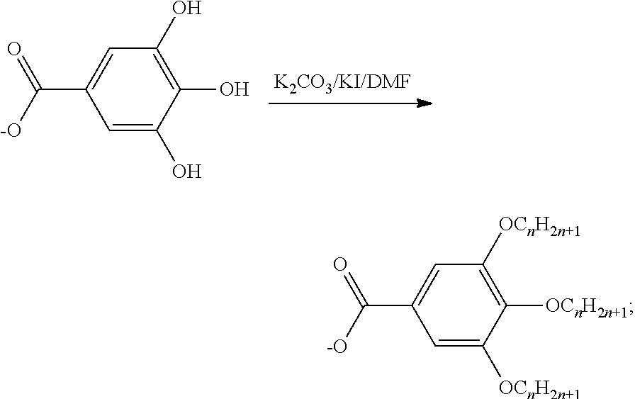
C1=C(O)C(O)=C(O)C=C1C(=O)[-O].C1=C([OCnH2n+1])C([OCnH2n+1])=C([OCnH2n+1])C=C1C(=O)[-O]
